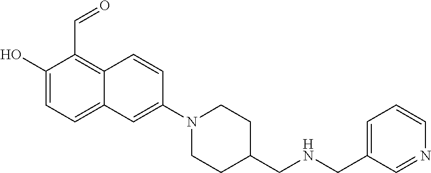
C1(O)=CC=C2C(=C1C=O)C=CC(N1CCC(CNCC3=CC=CN=C3)CC1)=C2
